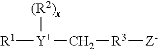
[R1][Y](C[R3][Z-])[(R2)x]
